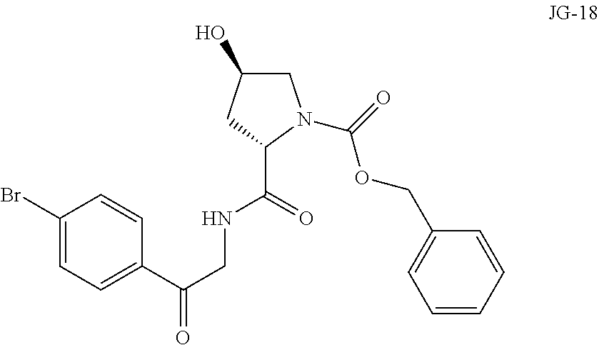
C1(Br)=CC=C(C(CNC(=O)C2N(C(OCC3=CC=CC=C3)=O)CC(O)C2)=O)C=C1
